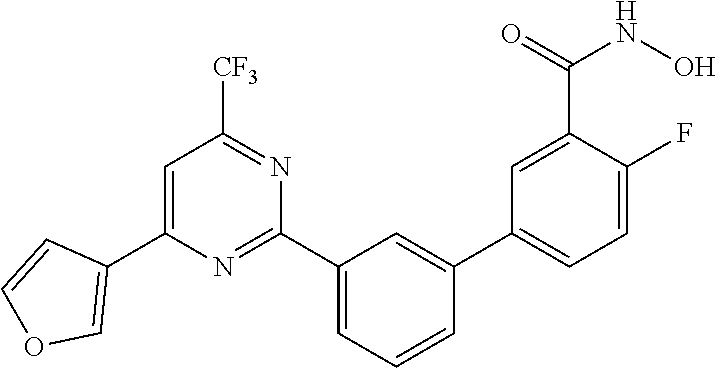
C1=C(C2=COC=C2)N=C(C2=CC=CC(C3=CC=C(F)C(C(=O)NO)=C3)=C2)N=C1[CF3]
